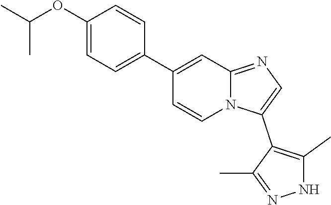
N12C(=NC=C1C1=C(C)NN=C1C)C=C(C1=CC=C(OC(C)C)C=C1)C=C2
